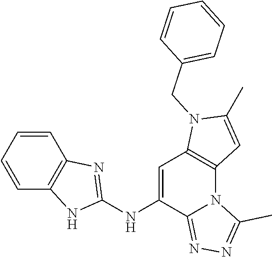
C1=C(NC2=NC3=C(N2)C=CC=C3)C2=NN=C(C)N2C2=C1N(CC1=CC=CC=C1)C(C)=C2
